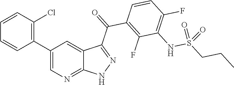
C1=CC(Cl)=C(C2=CN=C3C(=C2)C(C(=O)C2=C(F)C(NS(CCC)(=O)=O)=C(F)C=C2)=NN3)C=C1
